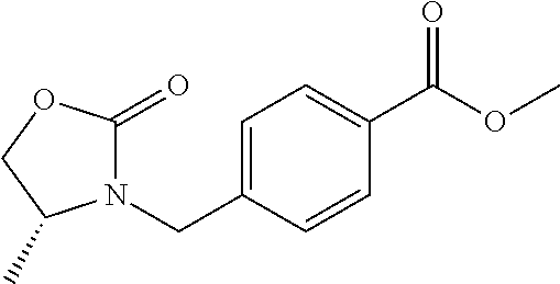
N1(CC2=CC=C(C(OC)=O)C=C2)C(=O)OCC1C
